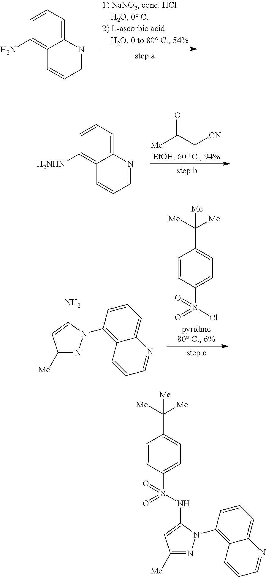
C1=NC2=CC=CC(N)=C2C=C1.C1=NC2=CC=CC([H2NHN])=C2C=C1.[Me]C(C[CN])=O.C1([Me])=NN(C2=C3C(=CC=C2)N=CC=C3)C(N)=C1.C1=CC(S(Cl)(=O)=O)=CC=C1C([Me])([Me])[Me].C1([Me])=NN(C2=C3C(=CC=C2)N=CC=C3)C(NS(C2=CC=C(C([Me])([Me])[Me])C=C2)(=O)=O)=C1
